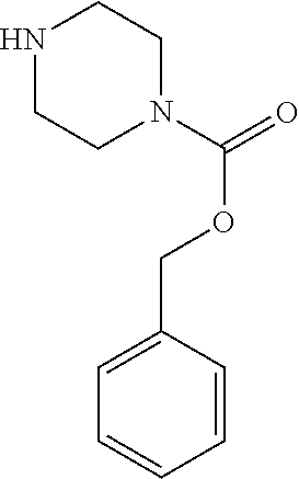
N1CCN(C(=O)OCC2=CC=CC=C2)CC1
